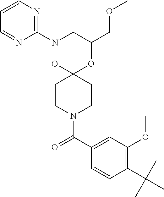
C1(COC)OC2(ON(C3=NC=CC=N3)C1)CCN(C(C1=CC(OC)=C(C(C)(C)C)C=C1)=O)CC2
